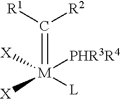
C(=[M]([X])([L])([PHR3R4])[X])([R2])[R1]
